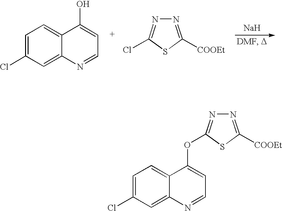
[Na].C1=C(Cl)C=C2C(=C1)C(O)=CC=N2.N1=C([COOEt])SC(Cl)=N1.C1=C(Cl)C=C2C(=C1)C(OC1=NN=C([COOEt])S1)=CC=N2
